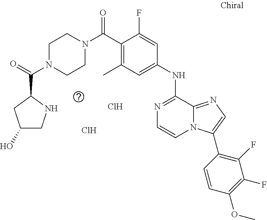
C(C1=C(C)C=C(NC2=NC=CN3C2=NC=C3C2=C(F)C(F)=C(OC)C=C2)C=C1F)(=O)N1CCN(C(=O)C2CC(O)CN2)CC1.Cl.Cl
